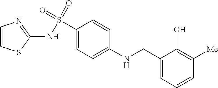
C1(CNC2=CC=C(S(=O)(=O)NC3=NC=CS3)C=C2)=CC=CC([Me])=C1O
